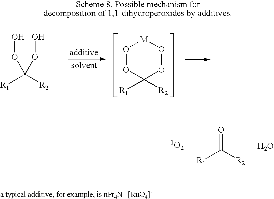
O=C([R2])[R1].O.[R1]C([R2])(OO)OO.[R1]C1([R2])OO[M]OO1
